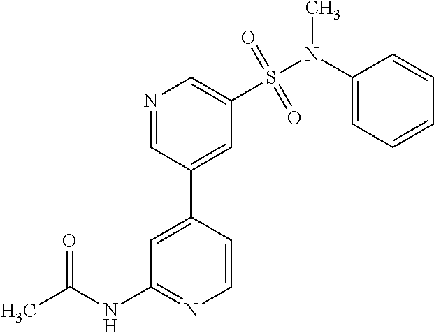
C1=CC(C2=CC(S(N(C3=CC=CC=C3)C)(=O)=O)=CN=C2)=CC(NC(C)=O)=N1
